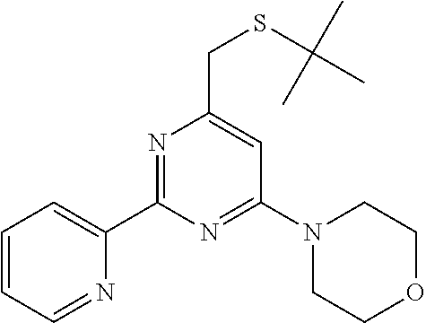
C1=CC=NC(C2=NC(CSC(C)(C)C)=CC(N3CCOCC3)=N2)=C1
